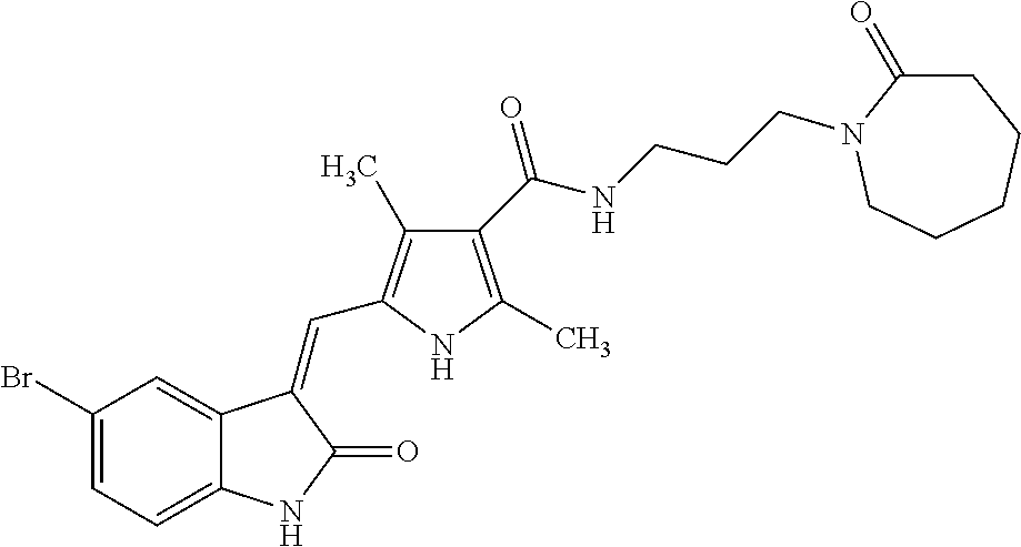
C1(Br)=CC=C2C(=C1)C(=CC1=C(C)C(C(NCCCN3C(=O)CCCCC3)=O)=C(C)N1)C(=O)N2
